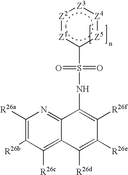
C1([R26a])=C([R26b])C([R26c])=C2C(=N1)C(NS(=O)(=O)c1[Z5]:[Z4]:[Z3]:[Z2]:[Z1]1)=C([R26f])C([R26e])=C2[R26d]
